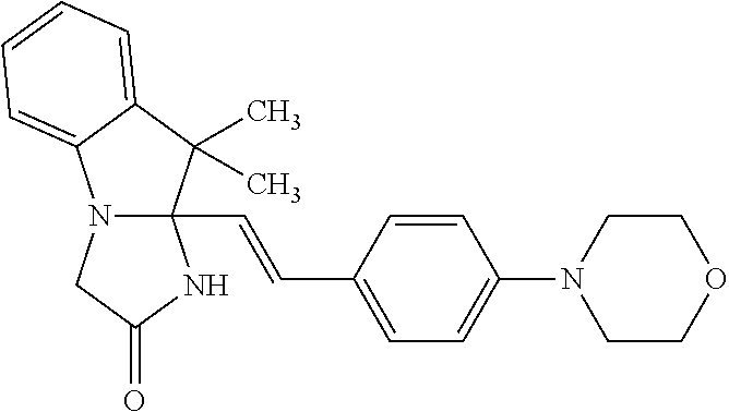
C1CN(C2=CC=C(C=CC34N(C5=CC=CC=C5C3(C)C)CC(=O)N4)C=C2)CCO1
